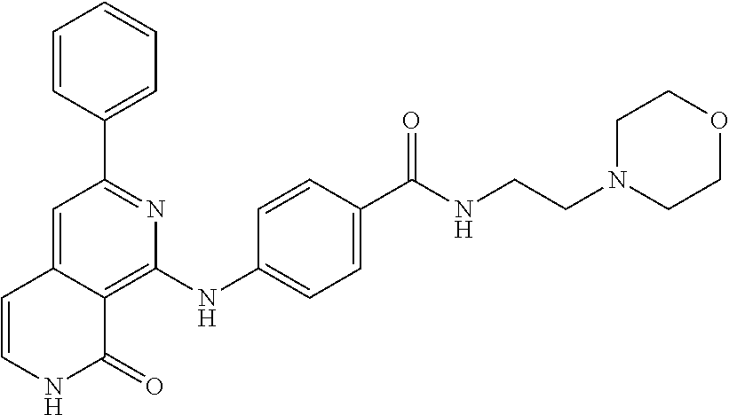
C1(C2=NC(NC3=CC=C(C(NCCN4CCOCC4)=O)C=C3)=C3C(=C2)C=CNC3=O)=CC=CC=C1
